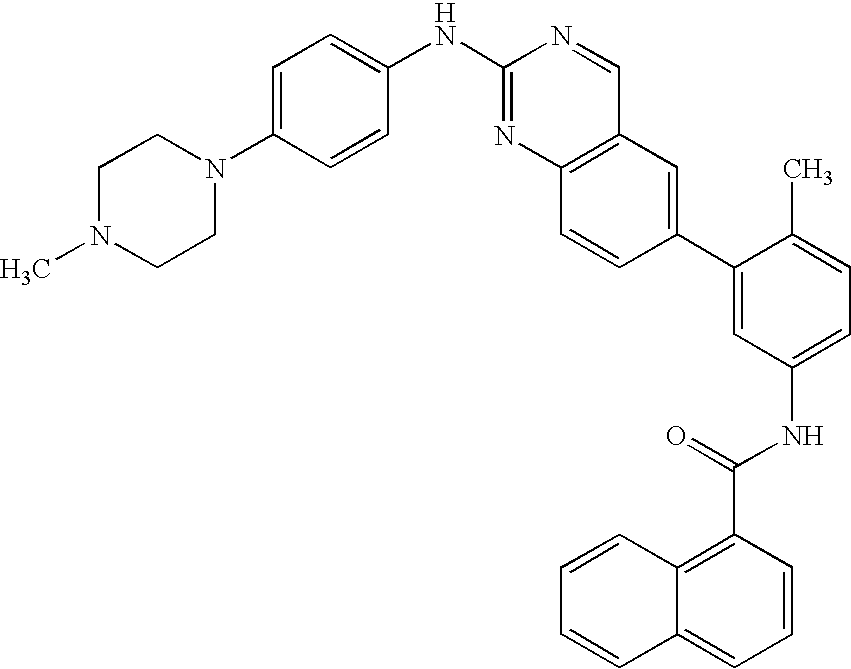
C1N(C)CCN(C2=CC=C(NC3=NC4=C(C=N3)C=C(C3=CC(NC(C5=C6C(=CC=C5)C=CC=C6)=O)=CC=C3C)C=C4)C=C2)C1
